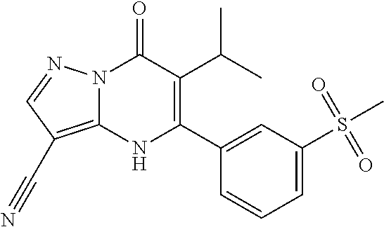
N12C(=C(C#N)C=N1)NC(C1=CC(S(C)(=O)=O)=CC=C1)=C(C(C)C)C2=O
